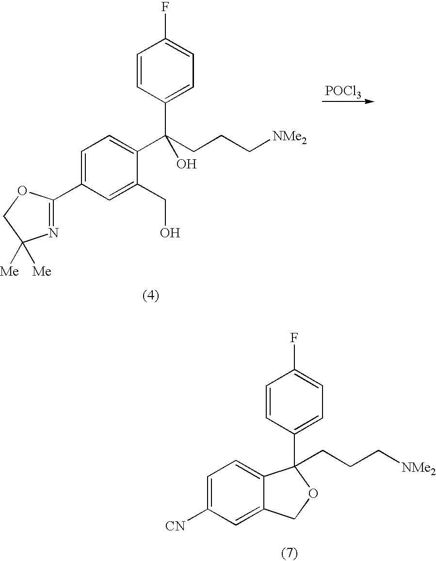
C1([CN])=CC=C2C(=C1)COC2(C1=CC=C(F)C=C1)CCC[NMe2].N1=C(C2=CC=C(C(CCC[NMe2])(O)C3=CC=C(F)C=C3)C(CO)=C2)OCC1([Me])[Me].[POCl3]
